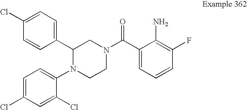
C1=CC(C2N(C3=CC=C(Cl)C=C3Cl)CCN(C(C3=CC=CC(F)=C3N)=O)C2)=CC=C1Cl
